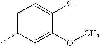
C1=C(C)C=C(OC)C(Cl)=C1
